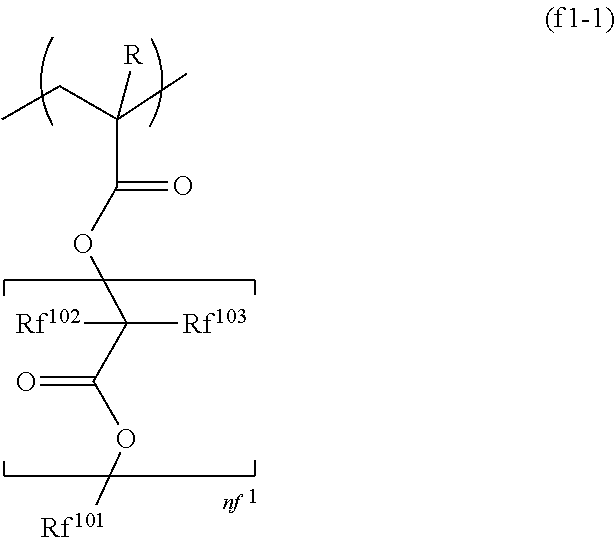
[Rf101]OC(C(OC(C(C)(CC)[R])=O)([Rf103])[Rf102])=O
